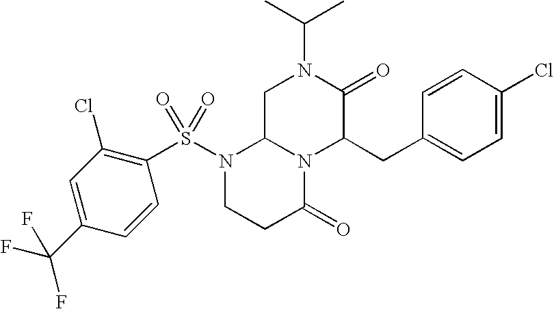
C1C2N(C(CC3=CC=C(Cl)C=C3)C(=O)N1C(C)C)C(=O)CCN2S(=O)(C1=C(Cl)C=C(C(F)(F)F)C=C1)=O
